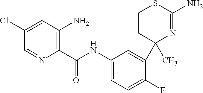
C1(C(NC2=CC=C(F)C(C3(C)N=C(N)SCC3)=C2)=O)=C(N)C=C(Cl)C=N1
